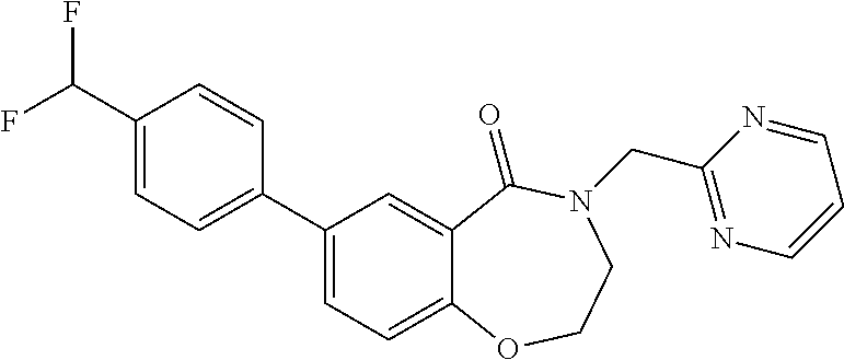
C1(C(F)F)=CC=C(C2=CC=C3C(=C2)C(=O)N(CC2=NC=CC=N2)CCO3)C=C1
